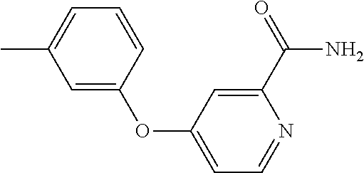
C1(C(=O)N)=CC(OC2=CC(C)=CC=C2)=CC=N1
